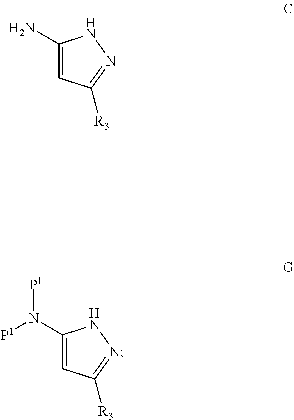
C1(N)=CC([R3])=NN1.C1(N([P1])[P1])=CC([R3])=NN1
